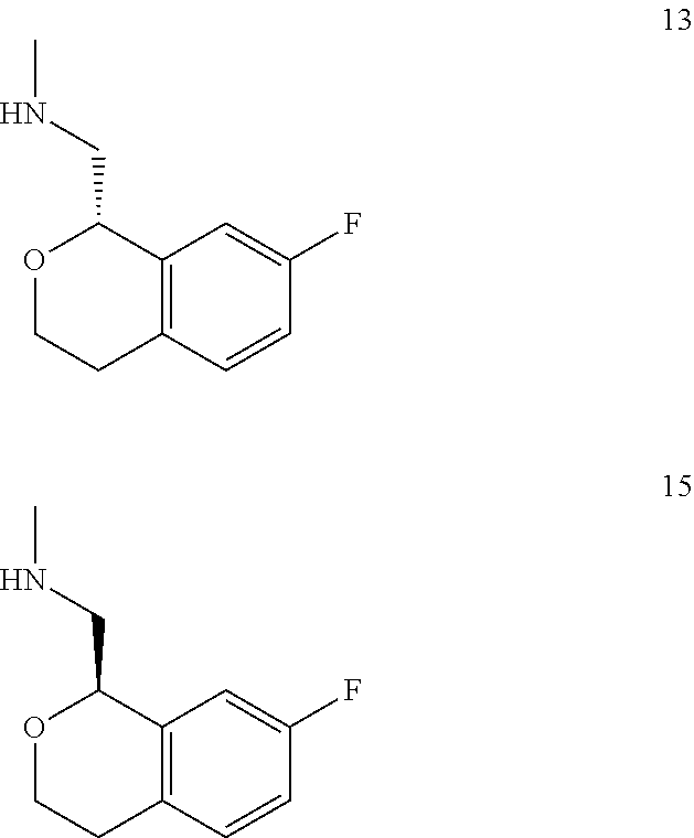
O1CCC2=C(C1CNC)C=C(F)C=C2.O1CCC2=C(C1CNC)C=C(F)C=C2
